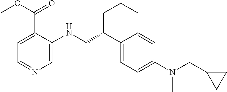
C1=C2C(=CC(N(CC3CC3)C)=C1)CCCC2CNC1=CN=CC=C1C(OC)=O
